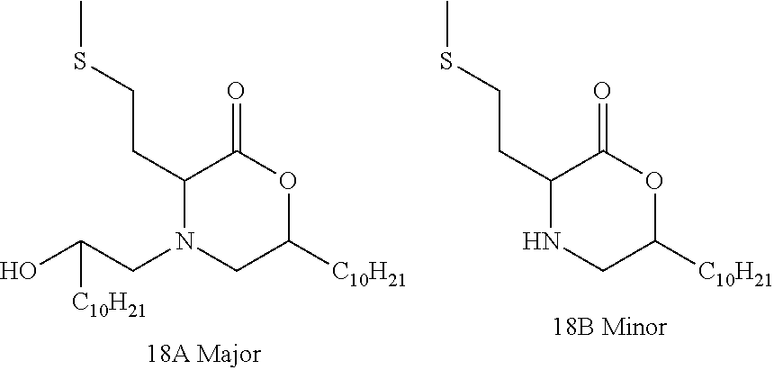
OC(CN1CC([C10H21])OC(=O)C1CCSC)[C10H21].N1CC([C10H21])OC(=O)C1CCSC
